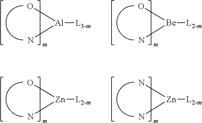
O[Al](N)[L3-m].O[Be](N)[L2-m].O[Zn](N)[L2-m].N[Zn](N)[L2-m]
